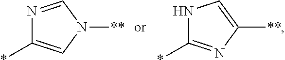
N1=CN([**])C=C1*.N1C(*)=NC([**])=C1
